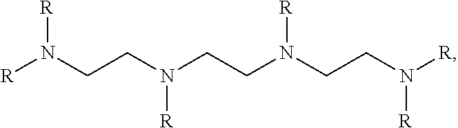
[R]N(CCN(CCN(CCN([R])[R])[R])[R])[R]
